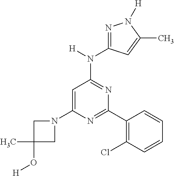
C1(N2CC(O[H])(C)C2)=CC(N(C2=NN([H])C(C)=C2)[H])=NC(C2=C(Cl)C=CC=C2)=N1
